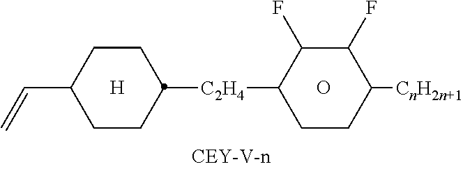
[H].C(C1CCC([C2H4]C2C(F)C(F)C([CnH2n+1])CC2)CC1)=C.O
